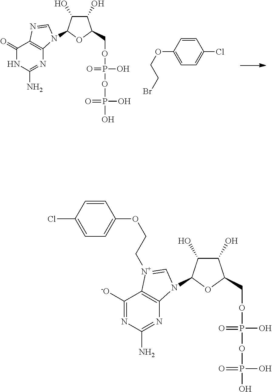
C1(=O)NC(N)=NC2=C1N=CN2C1C(O)C(O)C(COP(O)(OP(O)(=O)O)=O)O1.C1(OCCBr)=CC=C(Cl)C=C1.ClC1=CC=C(OCC[N+]2=CN(C3C(O)C(O)C(COP(O)(=O)OP(O)(=O)O)O3)C3=C2C([-O])=NC(N)=N3)C=C1
